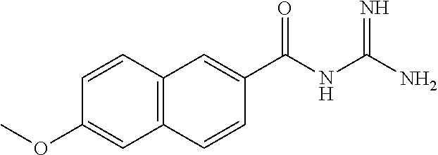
C12=C(C=CC(OC)=C1)C=C(C(NC(=N)N)=O)C=C2
